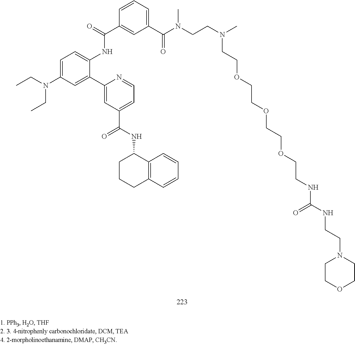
C1=CC=C(C(N(CCN(C)CCOCCOCCOCCNC(=O)NCCN2CCOCC2)C)=O)C=C1C(NC1=CC=C(N(CC)CC)C=C1C1=CC(C(=O)NC2CCCC3=C2C=CC=C3)=CC=N1)=O
